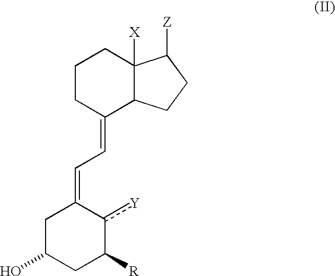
C1CC(=CC=C2CC(O)CC([R])c2[Y])C2C([X])(C1)C([Z])CC2
